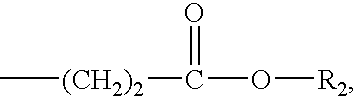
C[(CH2)2]C(O[R2])=O
